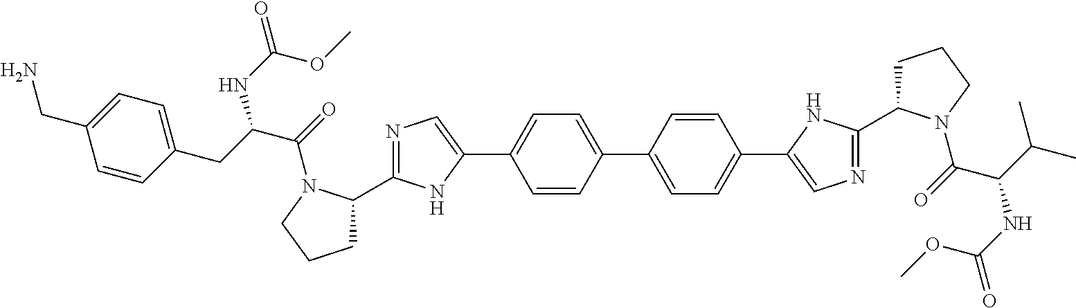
C1=CC(C2=CC=C(C3=CN=C(C4CCCN4C(=O)C(C(C)C)NC(=O)OC)N3)C=C2)=CC=C1C1=CN=C(C2CCCN2C(=O)C(CC2=CC=C(CN)C=C2)NC(OC)=O)N1
